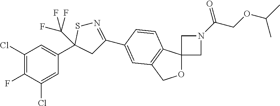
C1(Cl)=C(F)C(Cl)=CC(C2(C(F)(F)F)CC(C3=CC4=C(C5(OC4)CN(C(COC(C)C)=O)C5)C=C3)=NS2)=C1
